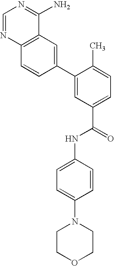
C1=NC2=C(C(N)=N1)C=C(C1=CC(C(=O)NC3=CC=C(N4CCOCC4)C=C3)=CC=C1C)C=C2
